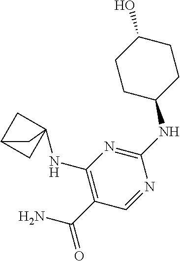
C1CC(NC2=NC(NC34CC(C3)C4)=C(C(N)=O)C=N2)CCC1O
